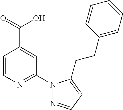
C1=CN=C(N2N=CC=C2CCC2=CC=CC=C2)C=C1C(=O)O
